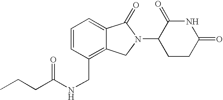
C1=CC(CNC(=O)CCC)=C2C(=C1)C(=O)N(C1CCC(=O)NC1=O)C2
